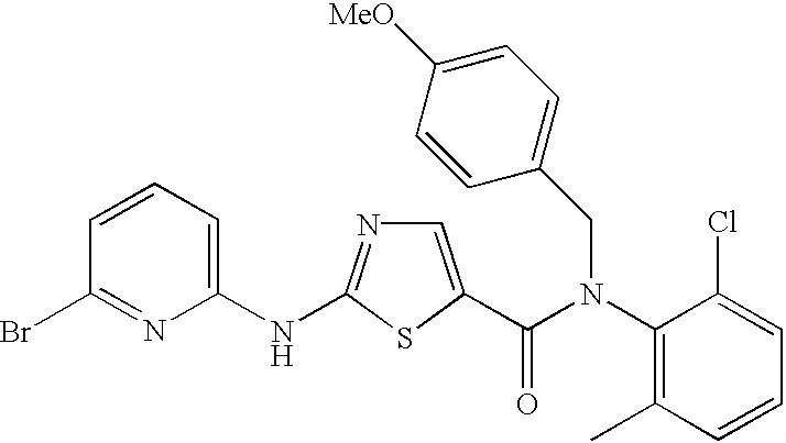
N1=C(NC2=CC=CC(Br)=N2)SC(C(=O)N(CC2=CC=C([MeO])C=C2)C2=C(C)C=CC=C2Cl)=C1
